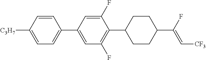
C1=C([C3H7])C=CC(C2=CC(F)=C(C3CCC(C(F)=C[CF3])CC3)C(F)=C2)=C1
